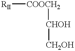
[RII][COOCH2][CHOH][CH2OH]
